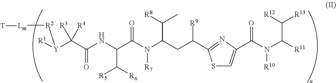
[Y](C(C(NC(C(N(C(C(C)[R8])CC([R9])C1=NC(C(N(C(C([R13])[R12])[R11])[R10])=O)=CS1)[R7])=O)C([R6])[R5])=O)([R3])[R4])([R1])[R2][Lm][T]
